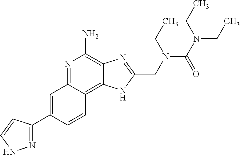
C1=C(C2=NNC=C2)C=CC2=C3C(=C(N)N=C12)N=C(CN(C(N(CC)CC)=O)CC)N3
